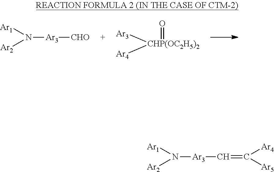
[Ar1]N([Ar3][CHO])[Ar2].[CHP(OC2H5)2]([Ar3])([Ar4])=O.C([Ar5])([Ar4])=C[Ar3]N([Ar1])[Ar2]
